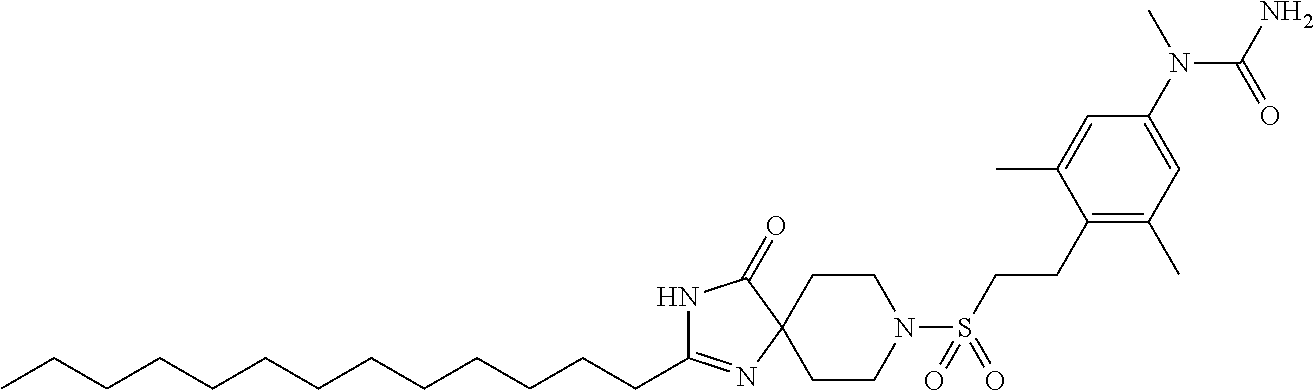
C(C1=NC2(C(=O)N1)CCN(S(CCC1=C(C)C=C(N(C)C(N)=O)C=C1C)(=O)=O)CC2)CCCCCCCCCCCC
